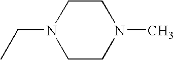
C(N1CCN(C)CC1)C
